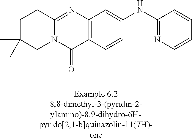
N12C(=NC3=C(C1=O)C=CC(NC1=NC=CC=C1)=C3)CCC(C)(C)C2
